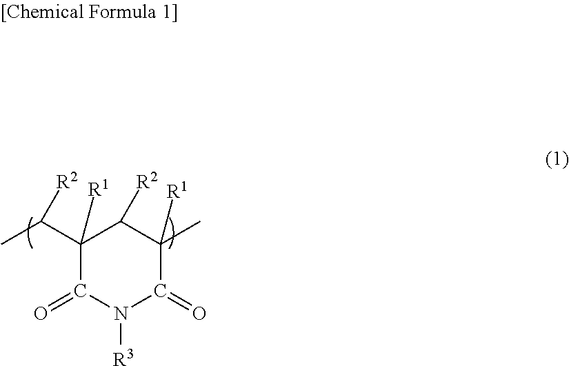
C1(C(C)[R2])([R1])C(=O)N([R3])C(=O)C(C)([R1])C1[R2]
